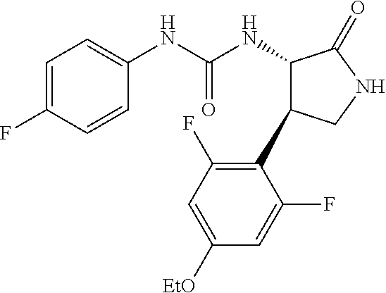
C1=CC(F)=CC=C1NC(NC1C(C2=C(F)C=C([EtO])C=C2F)CNC1=O)=O
